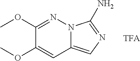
COC1=NN2C(=CN=C2N)C=C1OC
